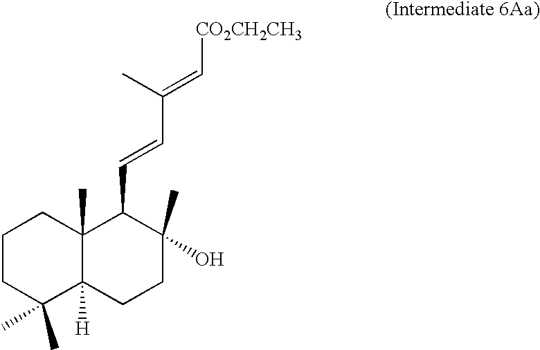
C1CC(C)(C)C2([H])C(C)(C1)C(C=CC(C)=C[CO2CH2CH3])C(O)(C)CC2
